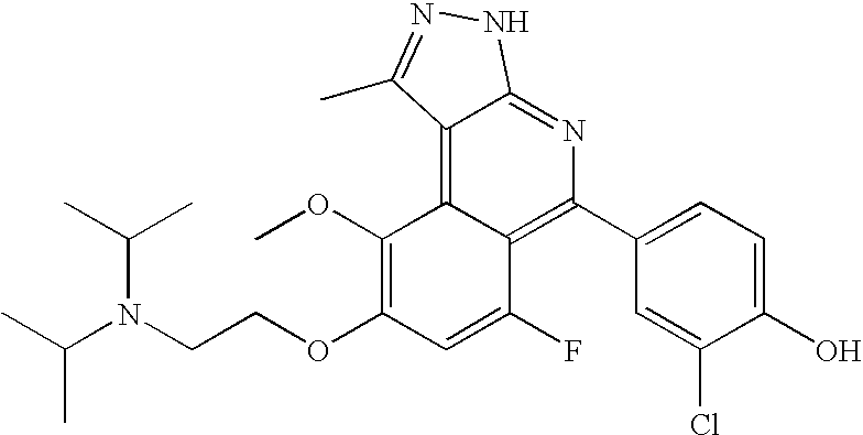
CC(N(C(C)C)CCOC1=C(OC)C2=C3C(=NC(C4=CC=C(O)C(Cl)=C4)=C2C(F)=C1)NN=C3C)C
